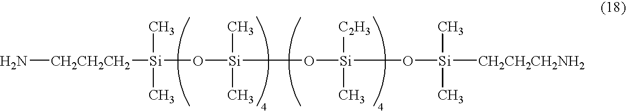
[CH2CH2CH2]([Si](C)(C)O[Si](C)(C)O[Si](O[Si]([CH2CH2CH2NH2])(C)C)([C2H3])C)N
